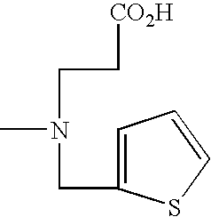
C1=C(CN(C)CC[CO2H])SC=C1
